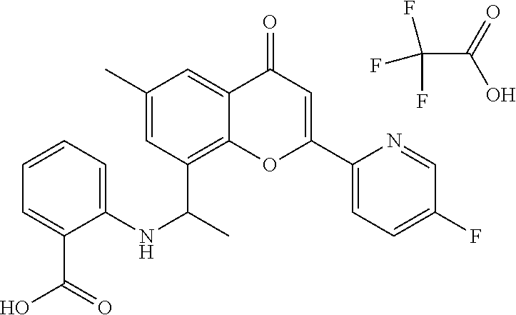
C(=O)(O)C(F)(F)F.C1(C)=CC(C(C)NC2=CC=CC=C2C(=O)O)=C2C(=C1)C(=O)C=C(C1=CC=C(F)C=N1)O2
